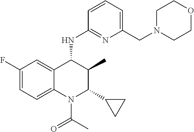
C1(F)=CC=C2C(=C1)C(NC1=NC(CN3CCOCC3)=CC=C1)C(C)C(C1CC1)N2C(C)=O
